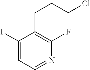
C1(I)=CC=NC(F)=C1CCCCl
